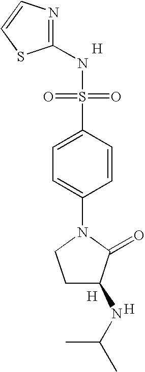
[H].N1=C(NS(=O)(=O)C2=CC=C(N3CCC(NC(C)C)C3=O)C=C2)SC=C1.[H].[H]
